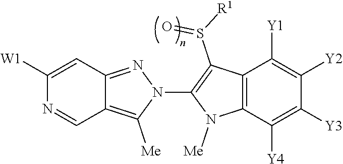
C12=C([Me])N(C3=C(S([R1])=O)C4=C(N3[Me])C([Y4])=C([Y3])C([Y2])=C4[Y1])N=C1C=C([W1])N=C2
